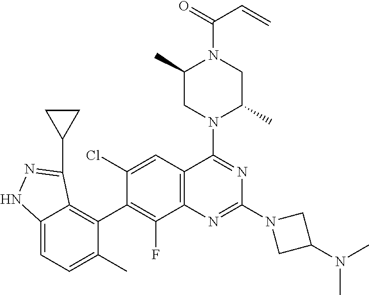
C12=C(C=C(Cl)C(C3=C4C(=CC=C3C)NN=C4C3CC3)=C1F)C(N1C(C)CN(C(=O)C=C)C(C)C1)=NC(N1CC(N(C)C)C1)=N2
